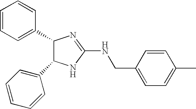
C1(C2C(C3=CC=CC=C3)NC(NCC3=CC=C(C)C=C3)=N2)=CC=CC=C1
